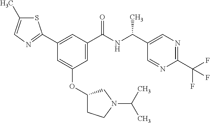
C1=C(C(NC(C2=CN=C(C(F)(F)F)N=C2)C)=O)C=C(C2=NC=C(C)S2)C=C1OC1CCN(C(C)C)C1
